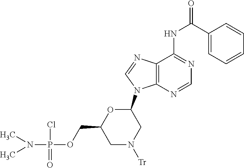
C1(C(NC2=NC=NC3=C2N=CN3C2OC(COP(N(C)C)(Cl)=O)CN([Tr])C2)=O)=CC=CC=C1
